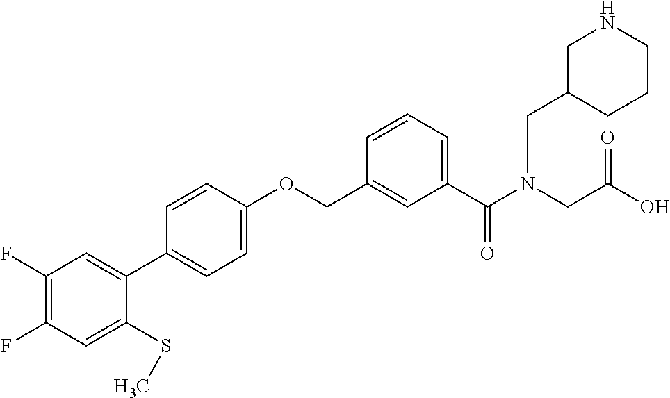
C1(F)=C(F)C=C(SC)C(C2=CC=C(OCC3=CC(C(N(CC(O)=O)CC4CCCNC4)=O)=CC=C3)C=C2)=C1
